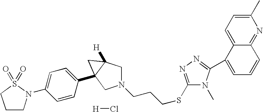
[H]Cl.C1(SCCCN2CC3([H])C(C4=CC=C(N5CCCS5(=O)=O)C=C4)(C2)C3)=NN=C(C2=CC=CC3=NC(C)=CC=C23)N1C
